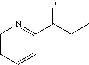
C1=CC=CC(C(CC)=O)=N1
